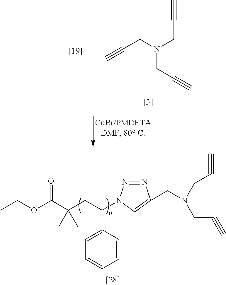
C1=CC(C(CC(C(OCC)=O)(C)C)N2N=NC(CN(CC#C)CC#C)=C2)=CC=C1.N(CC#C)(CC#C)CC#C
